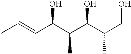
CC=CC(C(C(C(CO)C)O)C)O
